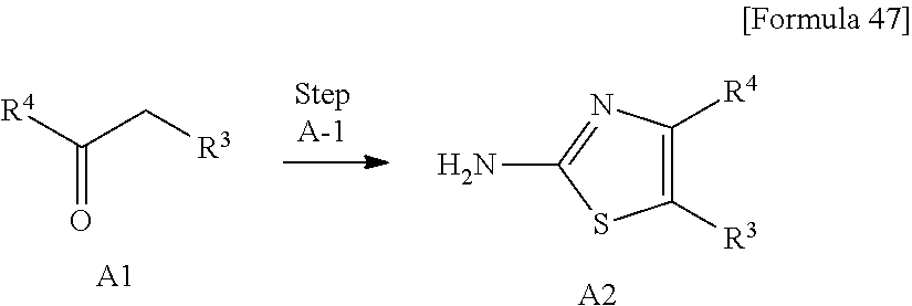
[R4]C(C[R3])=O.[A1].C1([R3])=C([R4])N=C(N)S1.[A2]
